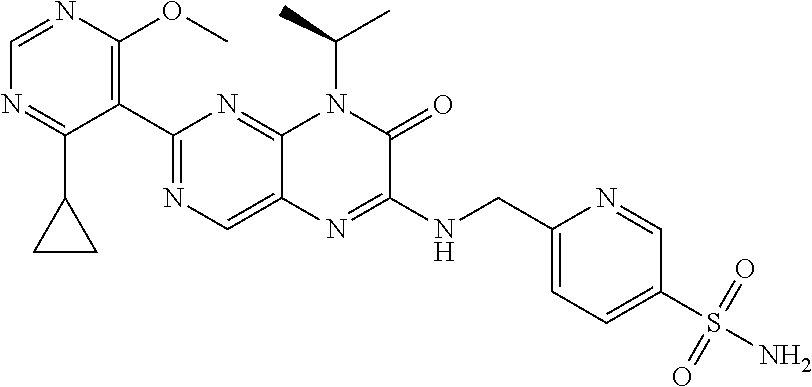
C1(C2=NC=C3C(=N2)N(C(C)C)C(=O)C(NCC2=CC=C(S(N)(=O)=O)C=N2)=N3)=C(OC)N=CN=C1C1CC1
